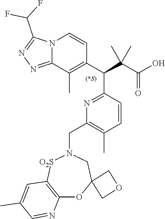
N12C(=NN=C1C(F)F)C(C)=C(C(C(C(O)=O)(C)C)C1=NC(CN3[O2S]C4=C(OC5(C3)COC5)N=CC(C)=C4)=C(C)C=C1)C=C2
